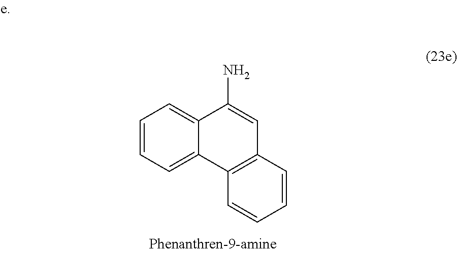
C1=CC=C2C(=C1)C(N)=CC1=C2C=CC=C1
